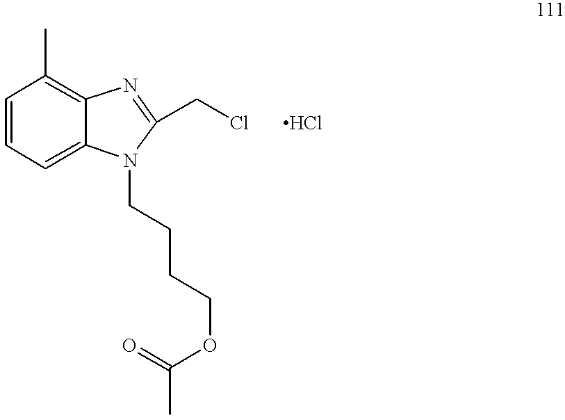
C1=CC=C2C(=C1C)N=C(CCl)N2CCCCOC(C)=O.Cl
